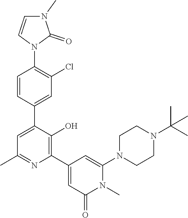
C1=CC(C2=CC(C)=NC(C3=CC(=O)N(C)C(N4CCN(C(C)(C)C)CC4)=C3)=C2O)=CC(Cl)=C1N1C(=O)N(C)C=C1
